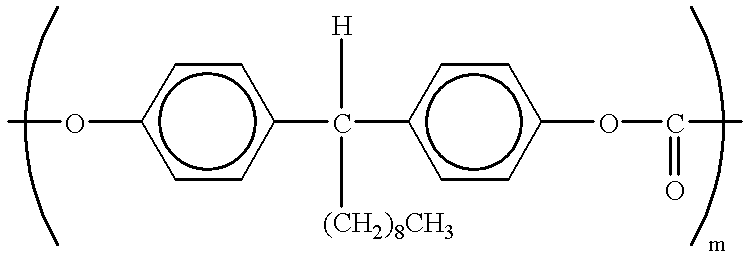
O(c1ccc(C(c2ccc(OC(=O)C)cc2)([H])[(CH2)8CH3])cc1)C
